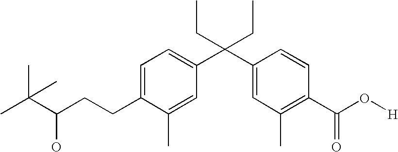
C1=C(CCC(C(C)(C)C)O)C(C)=CC(C(C2=CC(C)=C(C(O[H])=O)C=C2)(CC)CC)=C1
